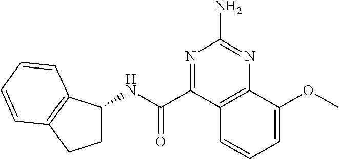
C1C(NC(=O)C2=NC(N)=NC3=C2C=CC=C3OC)C2=C(C1)C=CC=C2
